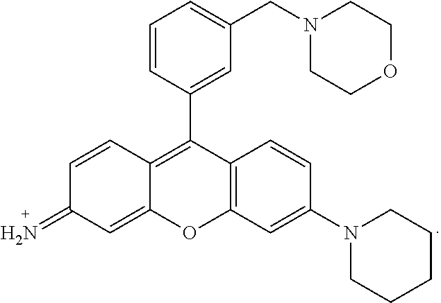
C12=C(C=C(N3CCCCC3)C=C1)OC1=CC(=N)C=CC1=C2C1=CC(CN2CCOCC2)=CC=C1
